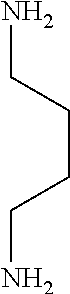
NCCCCN
